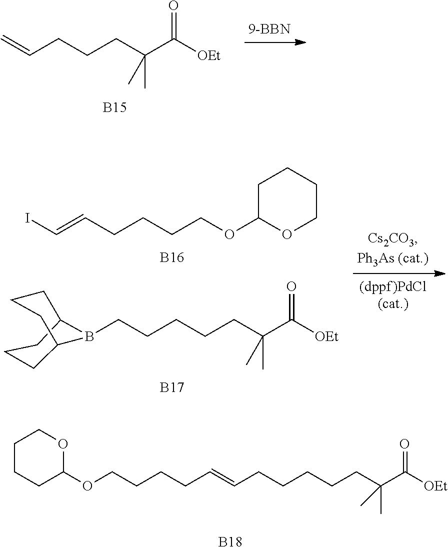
IC=CCCCCOC1OCCCC1.C1CC2CCCC(C1)B2CCCCCC(C([OEt])=O)(C)C.[B16].[B17].C(C=CCCCCOC1CCCCO1)CCCCC(C)(C)C([OEt])=O.[B18].C=CCCCC(C([OEt])=O)(C)C.[B15]
